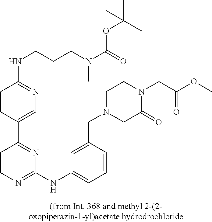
C1(NC2=CC=CC(CN3CC(=O)N(CC(OC)=O)CC3)=C2)=NC=CC(C2=CN=C(NCCCN(C(=O)OC(C)(C)C)C)C=C2)=N1
